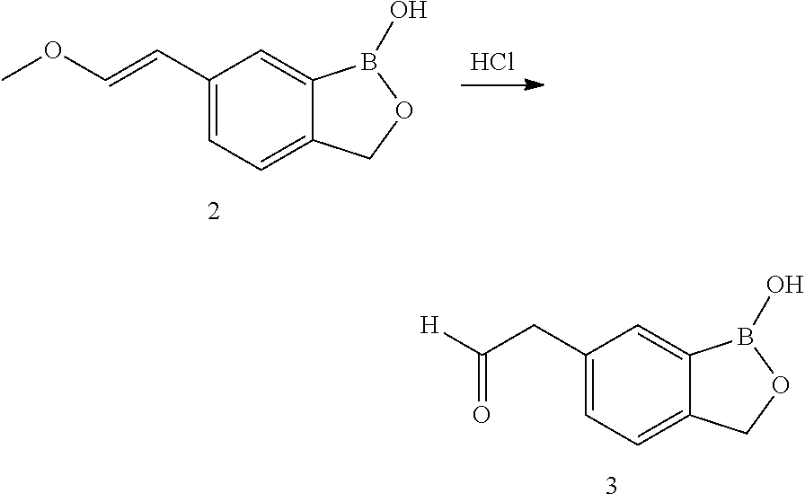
Cl.C1(C=COC)=CC=C2C(=C1)B(O)OC2.C1(CC([H])=O)=CC=C2C(=C1)B(O)OC2
